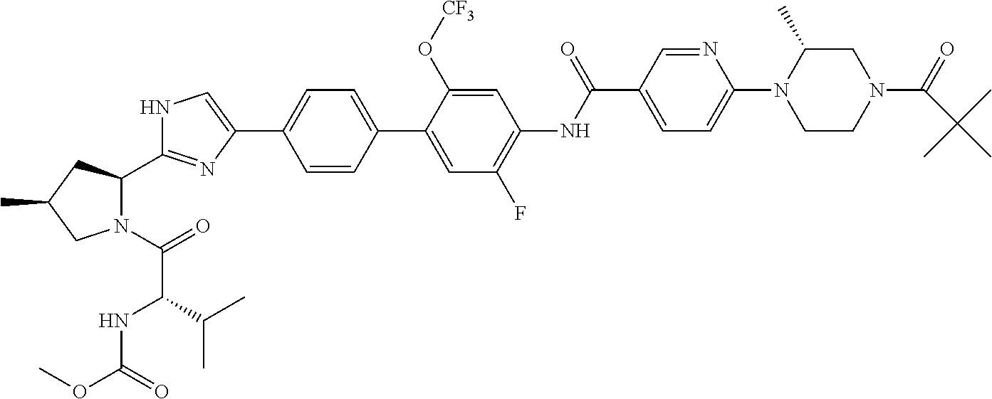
N1(C(=O)C(C(C)C)NC(OC)=O)C(C2=NC(C3=CC=C(C4=CC(F)=C(NC(C5=CC=C(N6CCN(C(=O)C(C)(C)C)CC6C)N=C5)=O)C=C4O[CF3])C=C3)=CN2)CC(C)C1
